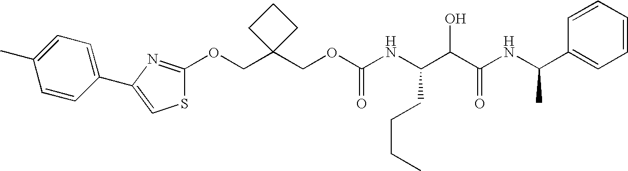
S1C(OCC2(COC(NC(C(C(NC(C3=CC=CC=C3)C)=O)O)CCCC)=O)CCC2)=NC(C2=CC=C(C)C=C2)=C1
